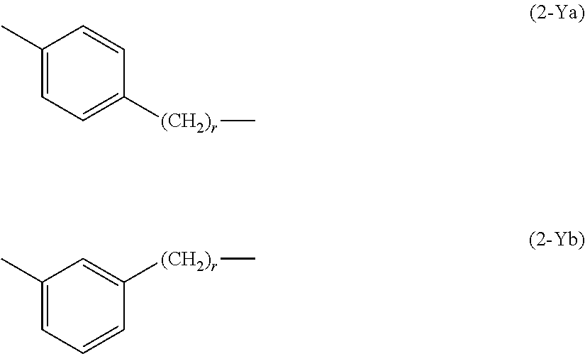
C1(C)=CC=C([(CH2)r]C)C=C1.C1(C)=CC=CC([(CH2)r]C)=C1
